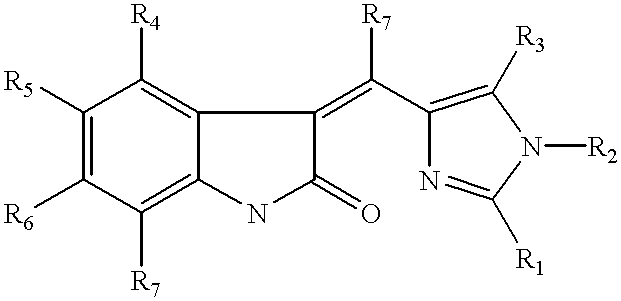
C1([R5])=C([R6])C([R7])=C2C(=C1[R4])C(=C(C1=C([R3])N([R2])C([R1])=N1)[R7])C(=O)N2
